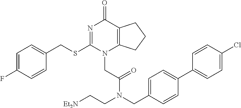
C1=C(F)C=CC(CSC2=NC(=O)C3=C(N2CC(=O)N(CC2=CC=C(C4=CC=C(Cl)C=C4)C=C2)CC[Et2N])CCC3)=C1
